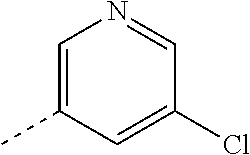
C1=C(C)C=C(Cl)C=N1
